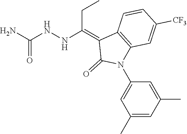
C12=C(C=C([CF3])C=C1)N(C1=CC(C)=CC(C)=C1)C(=O)C2=C(NNC(N)=O)CC
